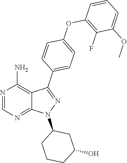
C1(C2=CC=C(OC3=C(F)C(OC)=CC=C3)C=C2)=NN(C2CCCC(O)C2)C2=NC=NC(N)=C12
